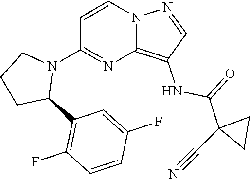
C1(N2CCCC2C2=C(F)C=CC(F)=C2)=NC2=C(NC(=O)C3(C#N)CC3)C=NN2C=C1
